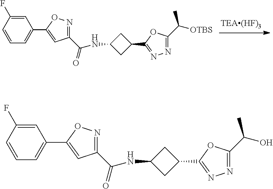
C1=C(F)C=CC=C1C1=CC(C(=O)NC2CC(C3=NN=C(C([OTBS])C)O3)C2)=NO1.C1=C(F)C=CC=C1C1=CC(C(=O)NC2CC(C3=NN=C(C(O)C)O3)C2)=NO1
